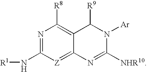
N1=C(N[R1])[Z]=C2C(=C1[R8])C([R9])N([Ar])C([NHR10])=N2
